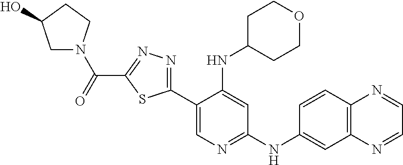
C1(C2=NN=C(C(=O)N3CC(O)CC3)S2)=CN=C(NC2=CC3=C(C=C2)N=CC=N3)C=C1NC1CCOCC1
